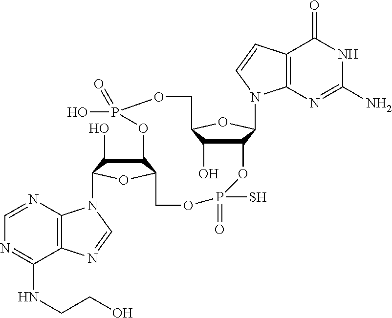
C12C(O)C(OC1N1C3=C(C(=O)NC(N)=N3)C=C1)COP(O)(=O)OC1C(O)C(N3C4=C(C(NCCO)=NC=N4)N=C3)OC1COP(=O)(S)O2
